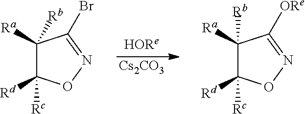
[Cs2CO3].O1N=C([ORe])C([Ra])([Rb])C1([Rd])[Rc].O1N=C(Br)C([Ra])([Rb])C1([Rd])[Rc]
